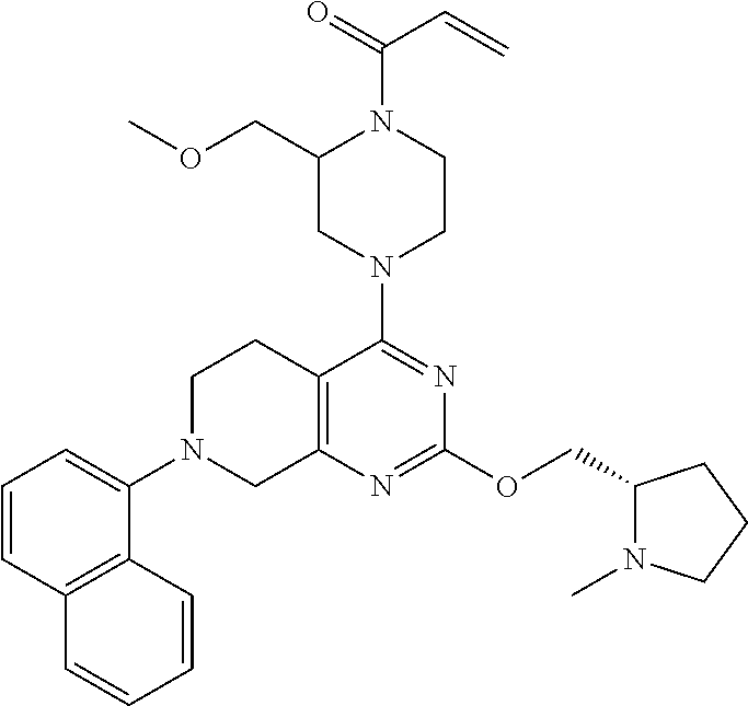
C1(COC)CN(C2=NC(OCC3N(C)CCC3)=NC3=C2CCN(C2=CC=CC4=C2C=CC=C4)C3)CCN1C(=O)C=C
